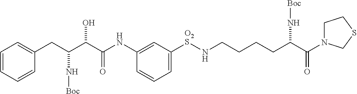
N(C1=CC([O2S]NCCCCC(C(=O)N2CCSC2)N[Boc])=CC=C1)C(C(C(CC1=CC=CC=C1)N[Boc])O)=O
